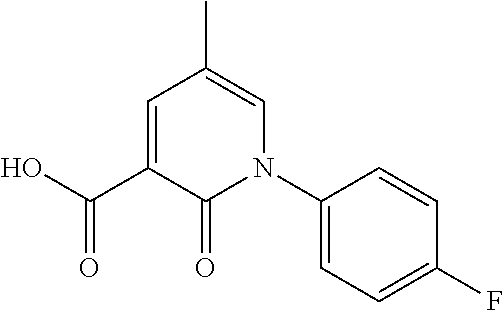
C1(N2C(=O)C(C(O)=O)=CC(C)=C2)=CC=C(F)C=C1
